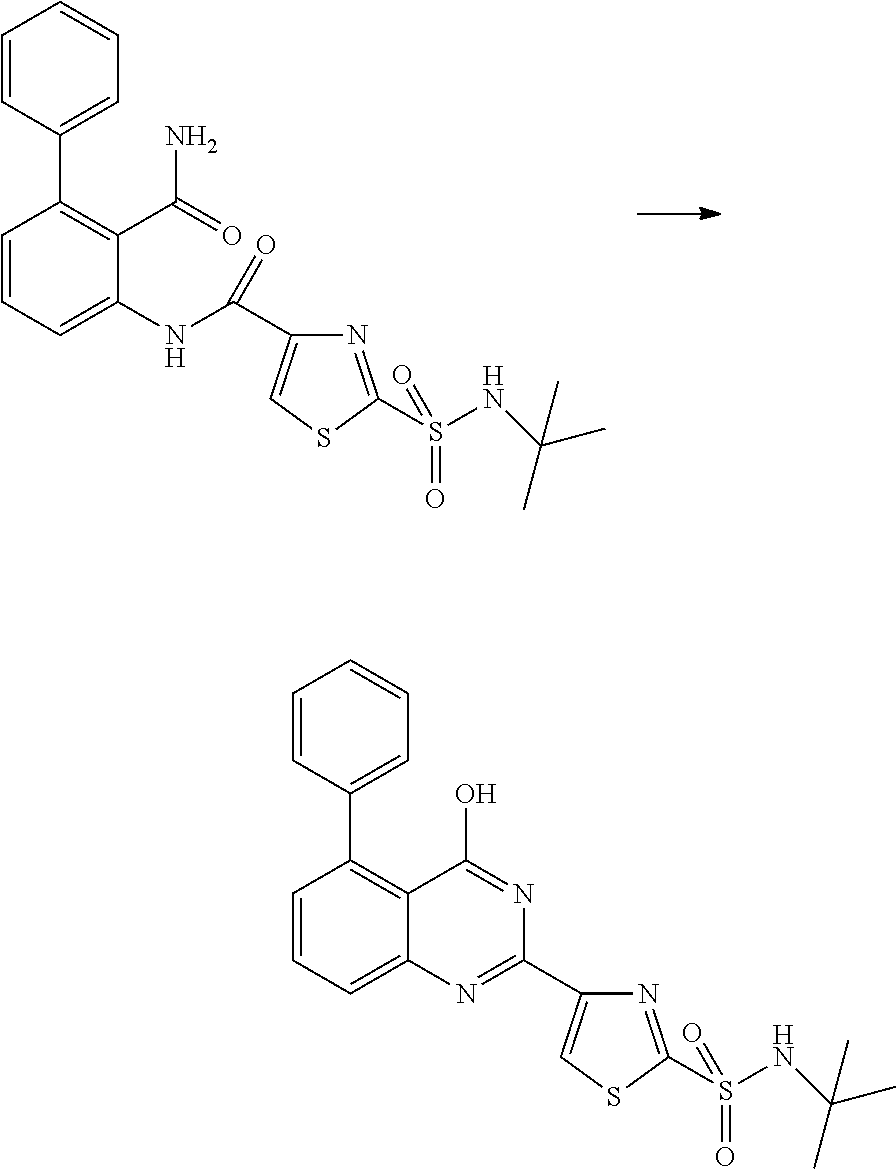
C1(C2=C(C(=O)N)C(NC(C3=CSC(S(NC(C)(C)C)(=O)=O)=N3)=O)=CC=C2)=CC=CC=C1.C1(C2=C3C(=CC=C2)N=C(C2=CSC(S(NC(C)(C)C)(=O)=O)=N2)N=C3O)=CC=CC=C1
